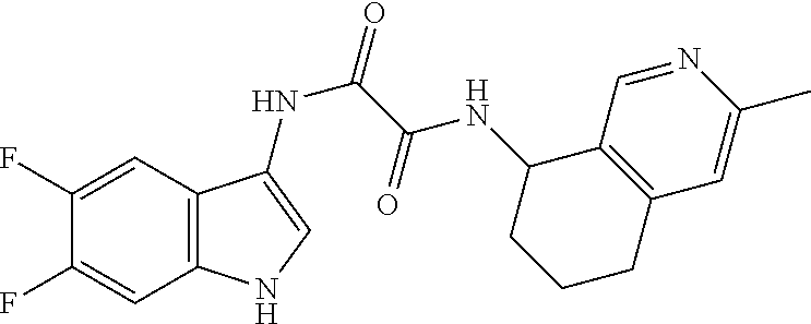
C1(F)=CC2=C(C=C1F)NC=C2NC(C(NC1CCCC2=C1C=NC(C)=C2)=O)=O
